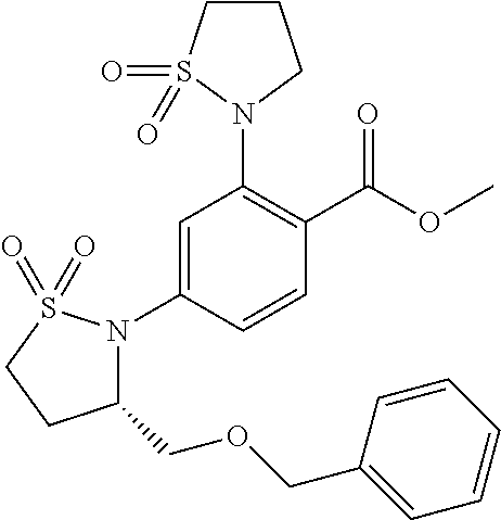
C1=C(N2C(COCC3=CC=CC=C3)CCS2(=O)=O)C=CC(C(OC)=O)=C1N1CCCS1(=O)=O
